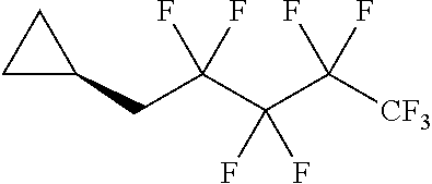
C1CC1CC(C(C([CF3])(F)F)(F)F)(F)F
